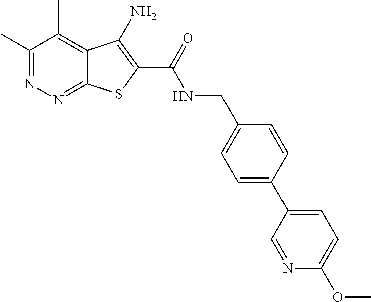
C1(C)=NN=C2C(=C1C)C(N)=C(C(=O)NCC1=CC=C(C3=CC=C(OC)N=C3)C=C1)S2
